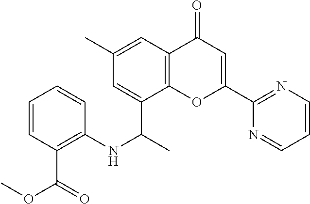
C12=C(C(C(C)NC3=C(C(OC)=O)C=CC=C3)=CC(C)=C1)OC(C1=NC=CC=N1)=CC2=O
